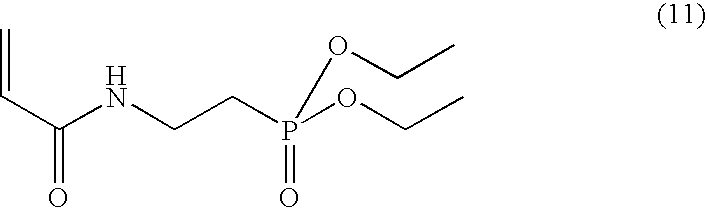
C(C(NCCP(OCC)(=O)OCC)=O)=C
